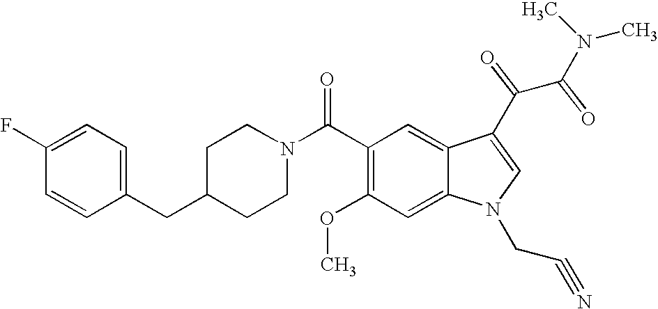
C1(F)=CC=C(CC2CCN(C(C3=C(OC)C=C4C(=C3)C(C(C(N(C)C)=O)=O)=CN4CC#N)=O)CC2)C=C1
